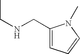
C1(CNCC)=CC=CN1C
